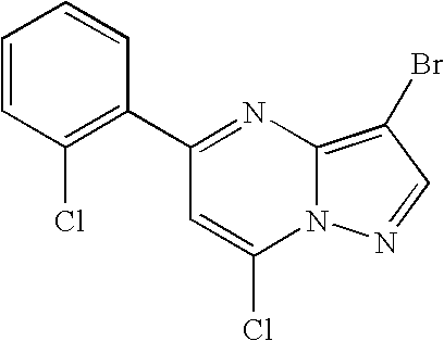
C1(C2=C(Cl)C=CC=C2)=NC2=C(Br)C=NN2C(Cl)=C1
